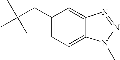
C1(CC(C)(C)C)=CC=C2C(=C1)N=NN2C
